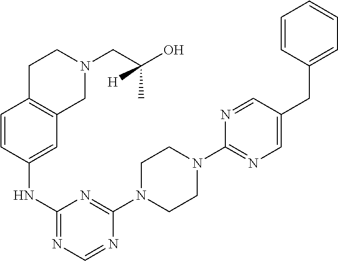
C1(N2CCN(C3=NC(NC4=CC5=C(C=C4)CCN(CC(O)(C)[H])C5)=NC=N3)CC2)=NC=C(CC2=CC=CC=C2)C=N1
